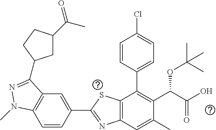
C1=CC(C2=NC3=C(S2)C(C2=CC=C(Cl)C=C2)=C(C(C(O)=O)OC(C)(C)C)C(C)=C3)=CC2=C1N(C)N=C2C1CC(C(=O)C)CC1
